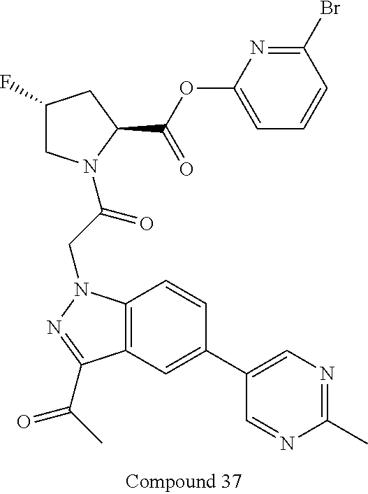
C12=C(C=C(C3=CN=C(C)N=C3)C=C1)C(C(=O)C)=NN2CC(=O)N1CC(F)CC1C(=O)OC1=CC=CC(Br)=N1
